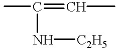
CC(=CC)N[C2H5]
